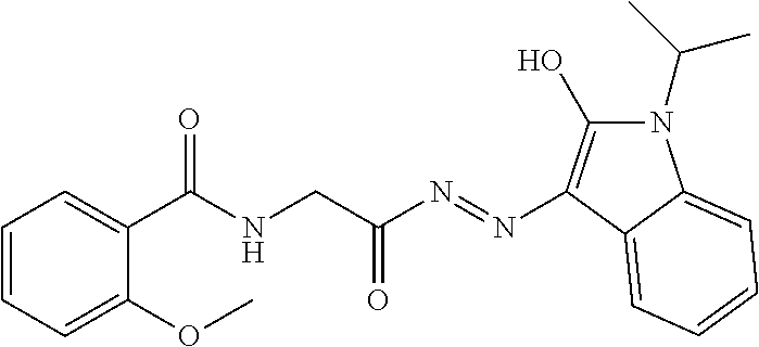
C1=CC=C(OC)C(C(NCC(N=NC2=C(O)N(C(C)C)C3=CC=CC=C23)=O)=O)=C1
